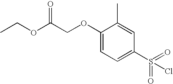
CCOC(COC1=CC=C(S(=O)(Cl)=O)C=C1C)=O
